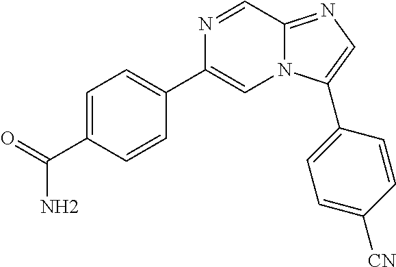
C1=C(C(=O)N)C=CC(C2=CN3C(=NC=C3C3=CC=C([CN])C=C3)C=N2)=C1
